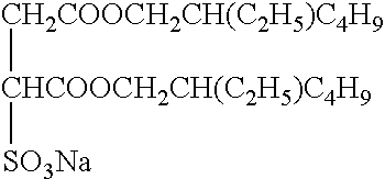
[CH2COOCH2CH(C2H5)C4H9][CHCOOCH2CH(C2H5)C4H9][SO3Na]
